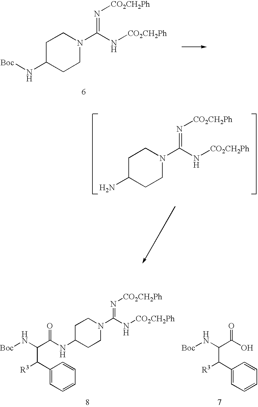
C1C(N[Boc])CCN(C(N[CO2CH2Ph])=N[CO2CH2Ph])C1.C1C(N)CCN(C(N[CO2CH2Ph])=N[CO2CH2Ph])C1.C1C(NC(C(N[Boc])C(C2=CC=CC=C2)[R3])=O)CCN(C(N[CO2CH2Ph])=N[CO2CH2Ph])C1.OC(C(N[Boc])C(C1=CC=CC=C1)[R3])=O
